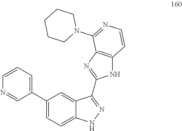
C1=CC=C(C2=CC=C3C(=C2)C(C2=NC4=C(N2)C=CN=C4N2CCCCC2)=NN3)C=N1
